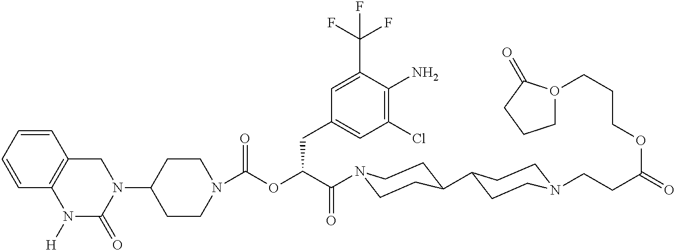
N1(C2CCN(C(=O)OC(C(=O)N3CCC(C4CCN(CCC(=O)OCCCO5CCCC5=O)CC4)CC3)CC3=CC(Cl)=C(N)C(C(F)(F)F)=C3)CC2)CC2=C(N([H])C1=O)C=CC=C2
